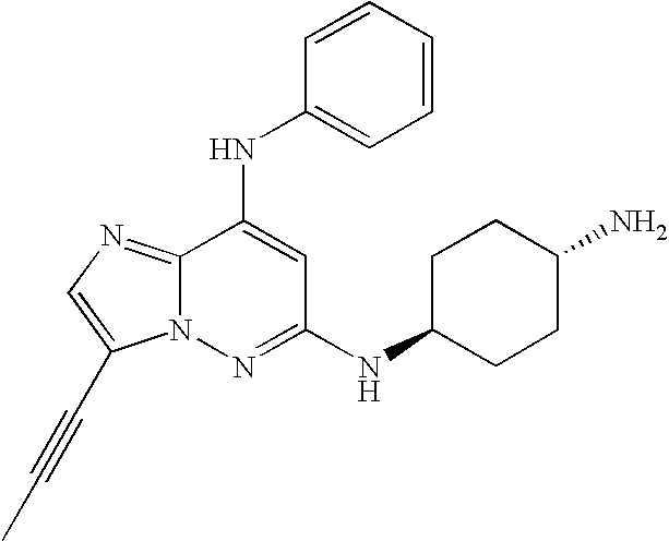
C12=NC=C(C#CC)N1N=C(NC1CCC(N)CC1)C=C2NC1=CC=CC=C1
